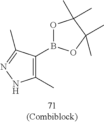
O1B(C2=C(C)NN=C2C)OC(C)(C)C1(C)C
